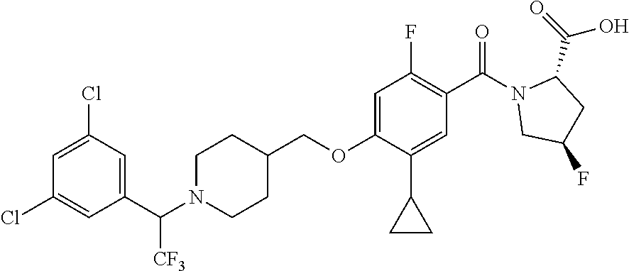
N1(C([CF3])C2=CC(Cl)=CC(Cl)=C2)CCC(COC2=CC(F)=C(C(=O)N3CC(F)CC3C(O)=O)C=C2C2CC2)CC1
